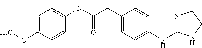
C1=C(OC)C=CC(NC(CC2=CC=C(NC3=NCCN3)C=C2)=O)=C1
